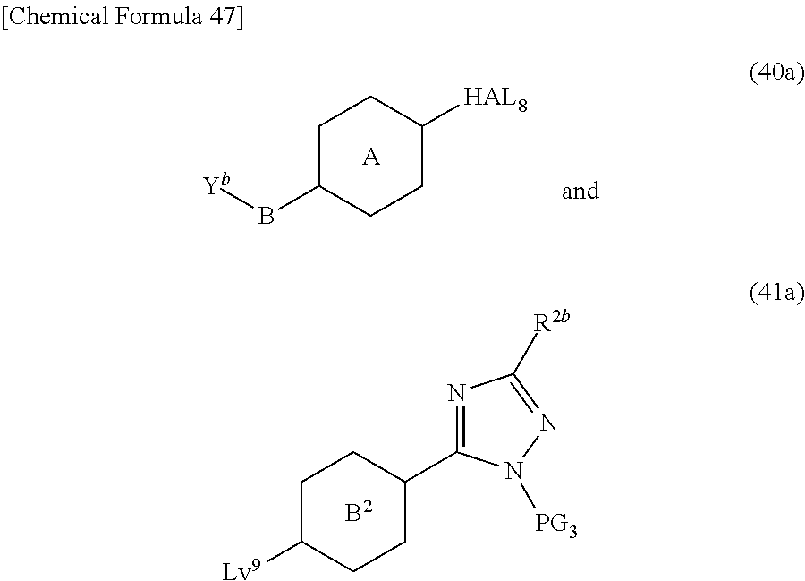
C1C(B[Yb])CCC([HAL8])C1.[A].C1C([Lv9])CCC(C2=NC([R2b])=NN2[PG3])C1
